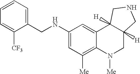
C1(NCC2=CC=CC=C2[CF3])=CC([Me])=C2C(=C1)C1([H])C([H])(CN2[Me])CNC1
